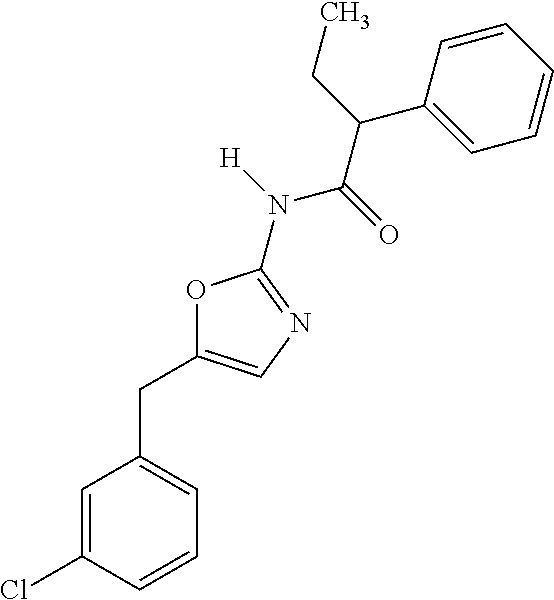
C1=C(Cl)C=CC=C1CC1=CN=C(N(C(C(C2=CC=CC=C2)CC)=O)[H])O1
